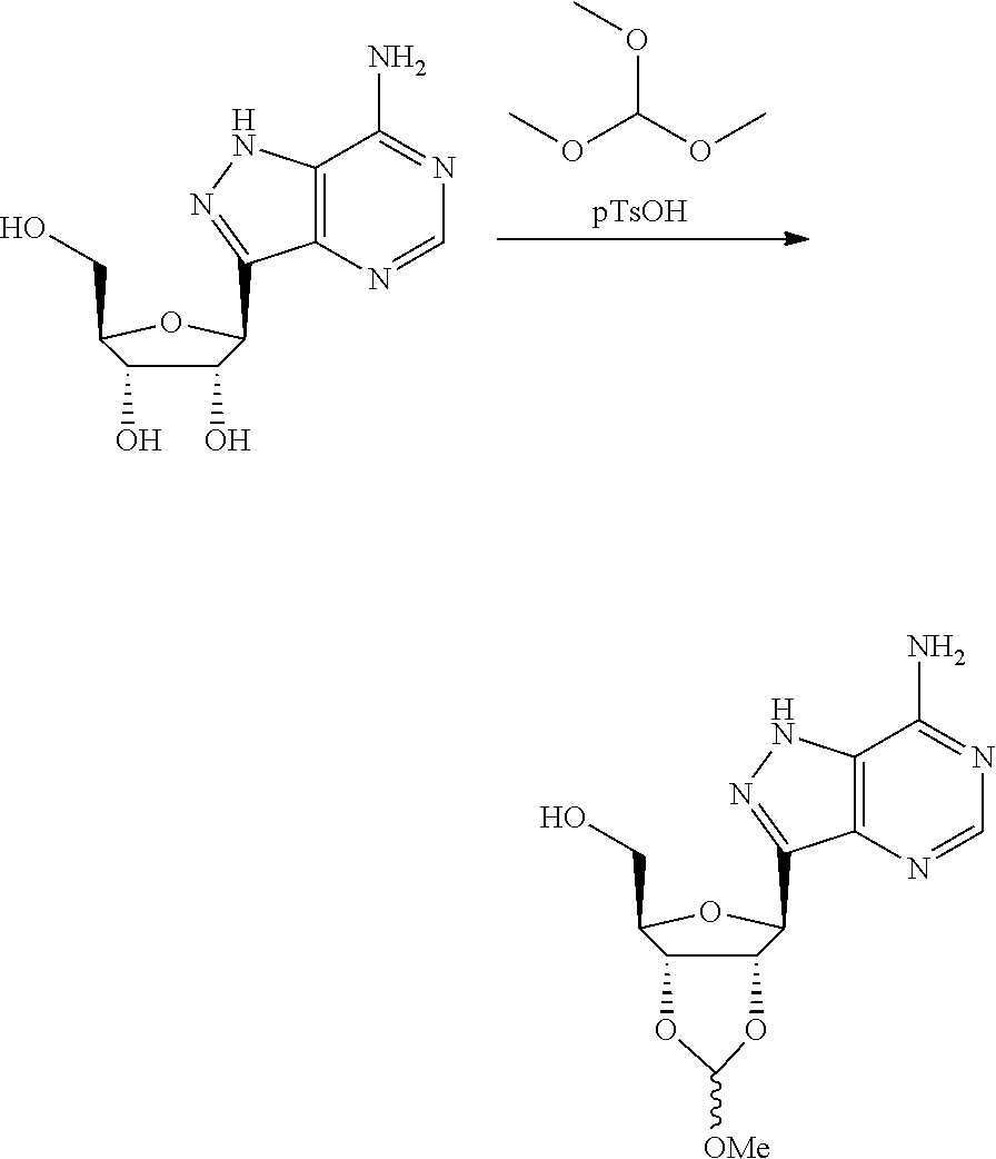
O(C(OC)OC)C.C12=C(N=CN=C1N)C(C1C(O)C(O)C(CO)O1)=NN2.C12=C(N=CN=C1N)C(C1C3C(C(CO)O1)OC([OMe])O3)=NN2
